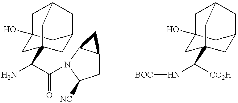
NC(C(N1C2C(CC1[NC])C2)=O)C12CC3CC(O)(C1)CC(C3)C2.N(C([CO2H])C12CC3CC(O)(C1)CC(C3)C2)[BOC]
